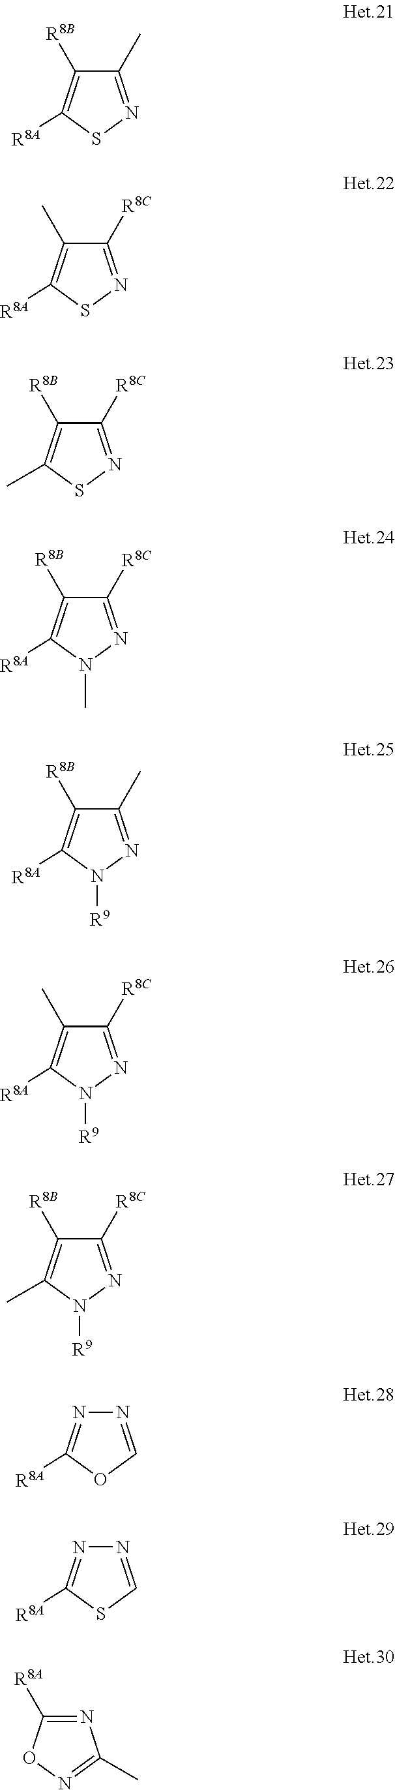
C1(C)=NSC([R8A])=C1[R8B].C1([R8C])=NSC([R8A])=C1C.C1([R8C])=NSC(C)=C1[R8B].C1([R8C])=NN(C)C([R8A])=C1[R8B].C1(C)=NN([R9])C([R8A])=C1[R8B].C1([R8C])=NN([R9])C([R8A])=C1C.C1([R8C])=NN([R9])C(C)=C1[R8B].N1=COC([R8A])=N1.N1=CSC([R8A])=N1.N1=C([R8A])ON=C1C
